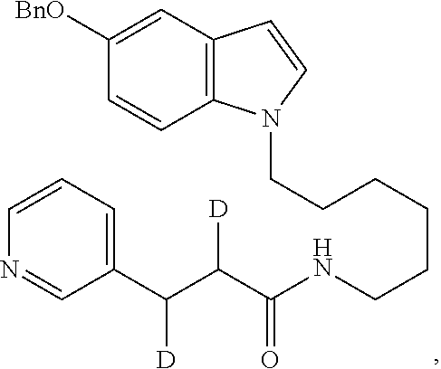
C12=C(C=C([BnO])C=C1)C=CN2CCCCCCNC(C(C(C1=CC=CN=C1)[D])[D])=O
